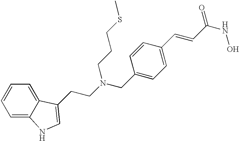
C(N(CC1=CC=C(C=CC(NO)=O)C=C1)CCCSC)CC1=CNC2=CC=CC=C21
